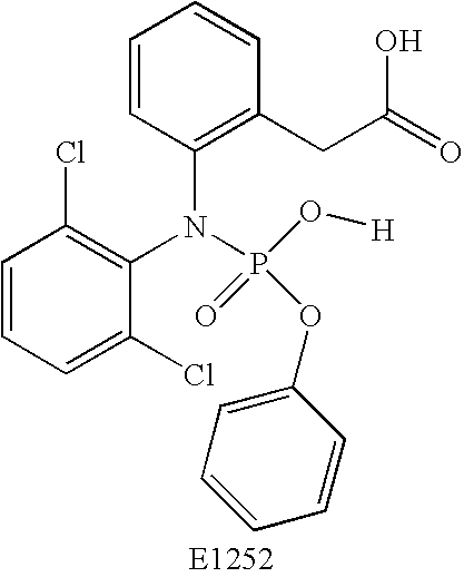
C1=CC=C(Cl)C(N(C2=C(CC(=O)O)C=CC=C2)P(=O)(O[H])OC2=CC=CC=C2)=C1Cl
